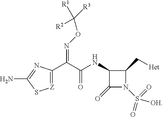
[Z]1=C(C(C(NC2C(=O)N(S(=O)(=O)[OH])C2C[Het])=O)=NOC([R2])([R3])[R1])N=C(N)S1
